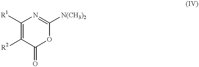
C1([R1])=C([R2])C(=O)OC([N(CH3)2])=N1
